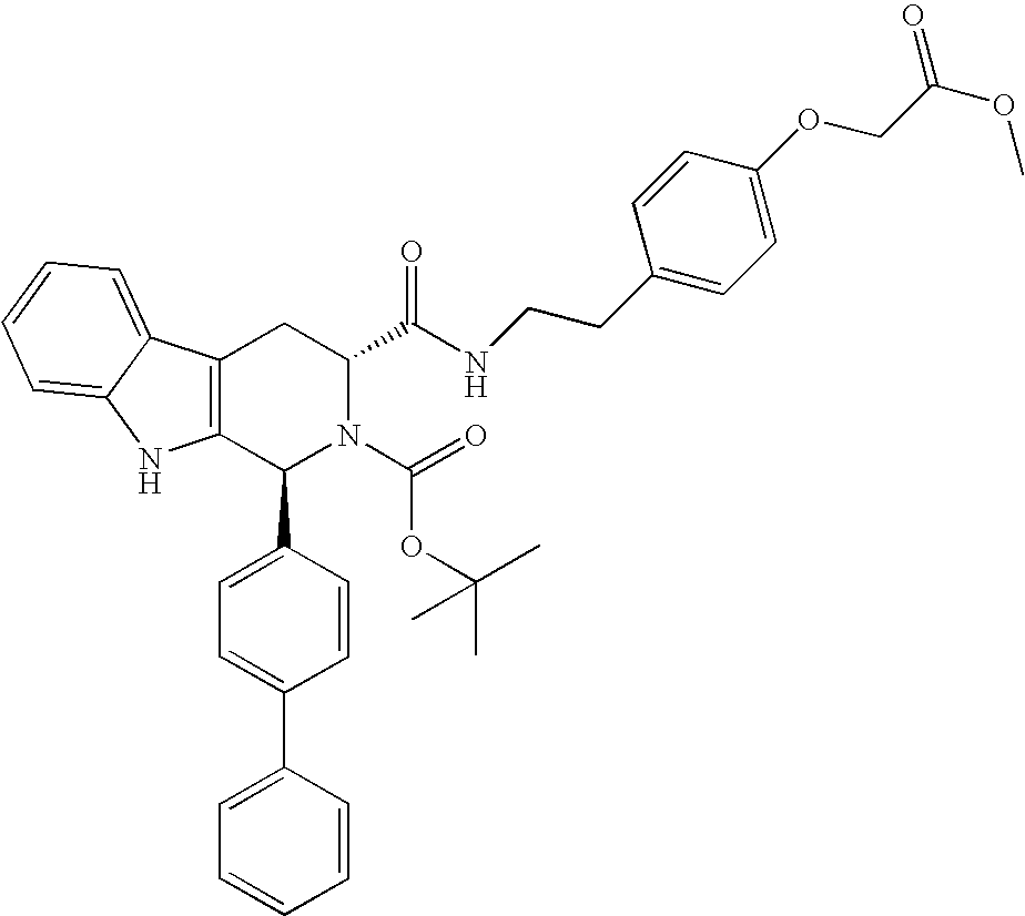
C12=C(C(C3=CC=C(C4=CC=CC=C4)C=C3)N(C(=O)OC(C)(C)C)C(C(NCCC3=CC=C(OCC(OC)=O)C=C3)=O)C1)NC1=CC=CC=C21
